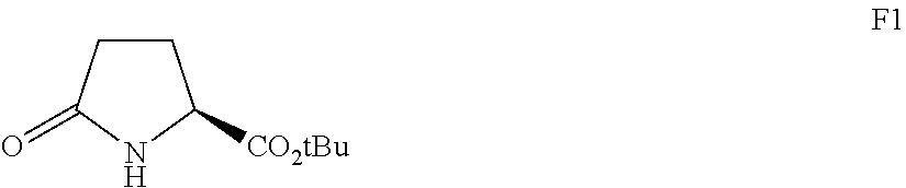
C1CC(=O)NC1[CO2tBu]
